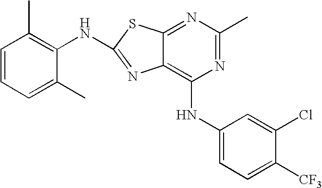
C1(NC2=C3C(=NC(C)=N2)SC(NC2=C(C)C=CC=C2C)=N3)=CC=C([CF3])C(Cl)=C1
